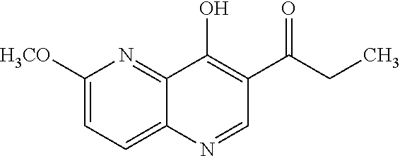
C1([H3CO])=CC=C2C(=N1)C(O)=C(C(CC)=O)C=N2
